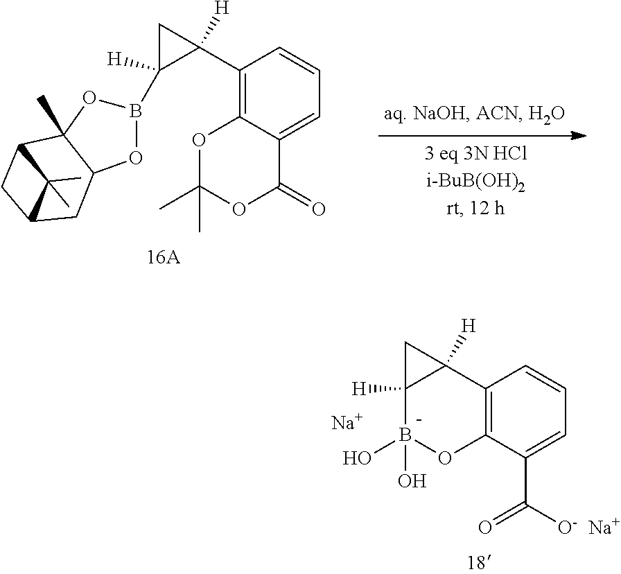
C12=C(C3([H])C([H])(B(O)(O)O1)C3)C=CC=C2C(=O)[O-].[Na].[Na].C1(C2=C3C(=CC=C2)C(=O)OC(C)(C)O3)([H])C(B2OC3C(C)(C4CC(C3)C4(C)C)O2)([H])C1
